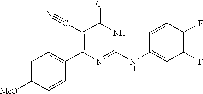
C1=CC(C2=C(C#N)C(=O)NC(NC3=CC(F)=C(F)C=C3)=N2)=CC=C1[MeO]
